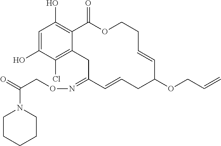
C1=C(O)C(Cl)=C2C(=C1O)C(=O)OCCC=CC(OCC=C)CC=CC(=NOCC(=O)N1CCCCC1)C2
